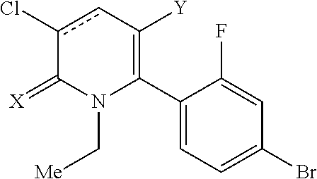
C1(C2=C([Y])cc(Cl)C(=[X])N2C[Me])=CC=C(Br)C=C1F
